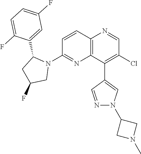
C1=CC2=C(N=C1N1C(C3=CC(F)=CC=C3F)CC(F)C1)C(C1=CN(C3CN(C)C3)N=C1)=C(Cl)C=N2
